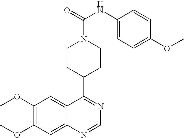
C1(OC)=C(OC)C=C2C(=C1)N=CN=C2C1CCN(C(=O)NC2=CC=C(OC)C=C2)CC1
